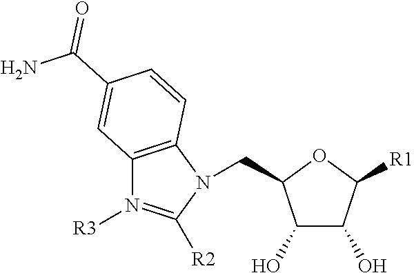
C(C1C(O)C(O)C([R1])O1)N1C([R2])=N([R3])C2=C1C=CC(C(N)=O)=C2
